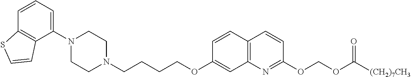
C1=CC2=C(C(N3CCN(CCCCOC4=CC5=C(C=C4)C=CC(OCOC([(CH2)7CH3])=O)=N5)CC3)=C1)C=CS2
